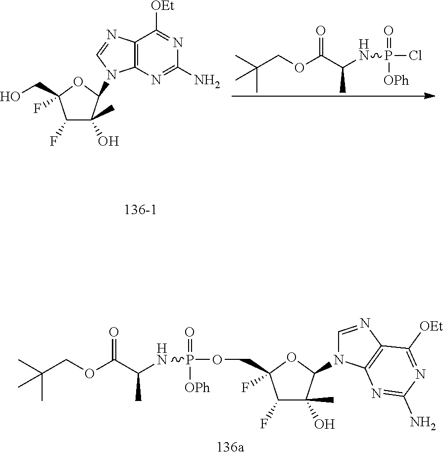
C1(F)C(O)(C)C(N2C=NC3=C2N=C(N)N=C3[OEt])OC1(COP(=O)([OPh])NC(C)C(OCC(C)(C)C)=O)F.C1(F)C(O)(C)C(N2C3=C(N=C2)C([OEt])=NC(N)=N3)OC1(CO)F.C(COC(C(NP(=O)([OPh])Cl)C)=O)(C)(C)C
